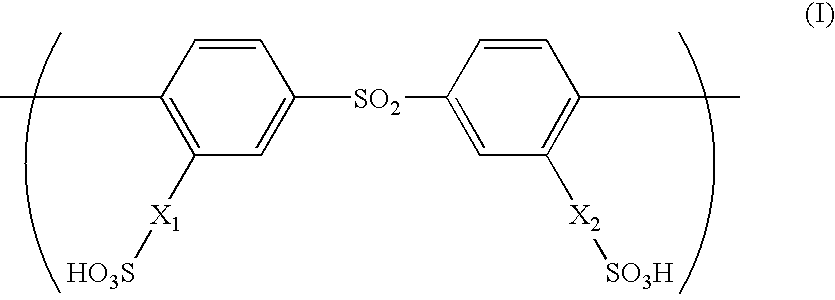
C1=CC(C)=C([X1][HO3S])C=C1[SO2]C1=CC([X2][SO3H])=C(C)C=C1
